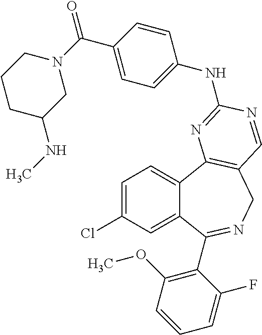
C1=C(Cl)C=C2C(=C1)C1=C(CN=C2C2=C(OC)C=CC=C2F)C=NC(NC2=CC=C(C(=O)N3CCCC(NC)C3)C=C2)=N1
